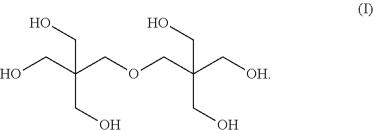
OCC(COCC(C[OH])(CO)CO)(CO)CO
